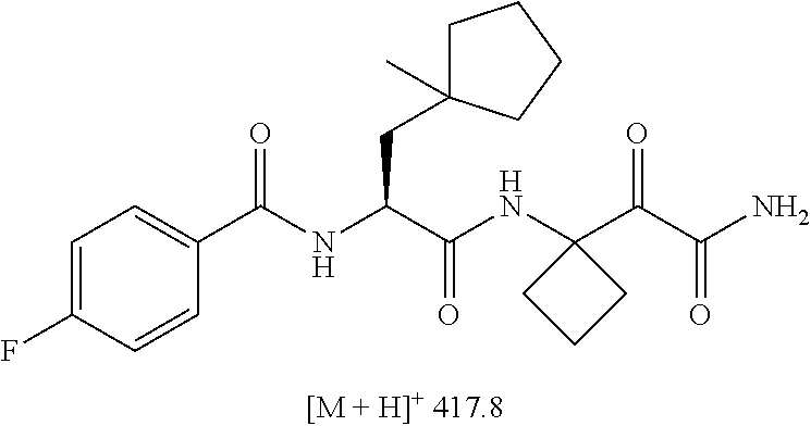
C1(C(NC(C(NC2(C(C(N)=O)=O)CCC2)=O)CC2(C)CCCC2)=O)=CC=C(F)C=C1
